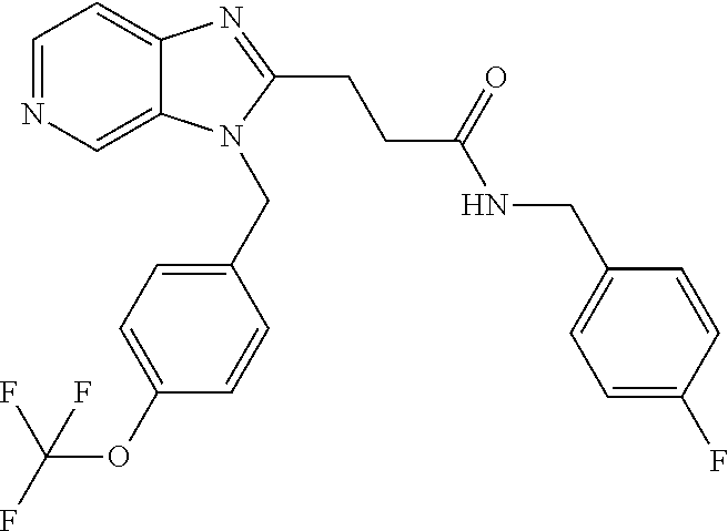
C1=NC=C2C(=C1)N=C(CCC(NCC1=CC=C(F)C=C1)=O)N2CC1=CC=C(OC(F)(F)F)C=C1
